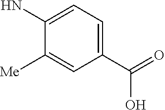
C1(C(=O)O)=CC=C(N)C([Me])=C1
